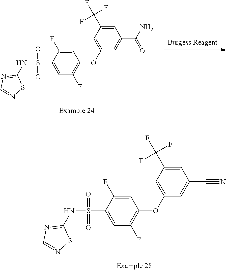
N(S(C1=CC(F)=C(OC2=CC(C(F)(F)F)=CC(C#N)=C2)C=C1F)(=O)=O)C1=NC=NS1.[Burgess Reagent].N(S(C1=CC(F)=C(OC2=CC(C(F)(F)F)=CC(C(N)=O)=C2)C=C1F)(=O)=O)C1=NC=NS1
